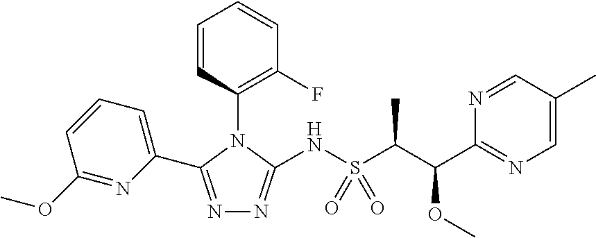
N1=C(C2=CC=CC(OC)=N2)N(C2=C(F)C=CC=C2)C(NS(C(C(C2=NC=C(C)C=N2)OC)C)(=O)=O)=N1
